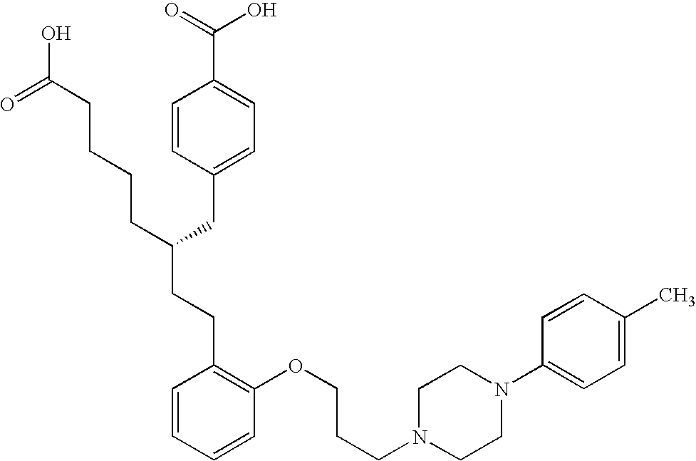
C(C(CC1=CC=C(C(=O)O)C=C1)CCCCC(O)=O)CC1=C(OCCCN2CCN(C3=CC=C(C)C=C3)CC2)C=CC=C1
